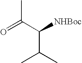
O=C(C(C(C)C)[NHBoc])C
